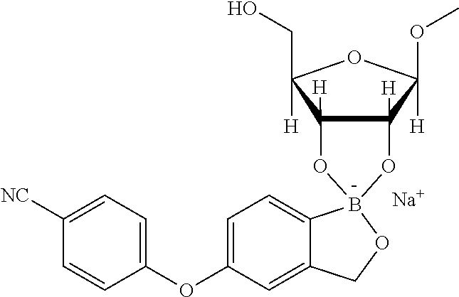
[Na].C12([H])C([H])(C(CO)([H])OC1(OC)[H])OB1(O2)C2=CC=C(OC3=CC=C([NC])C=C3)C=C2CO1
